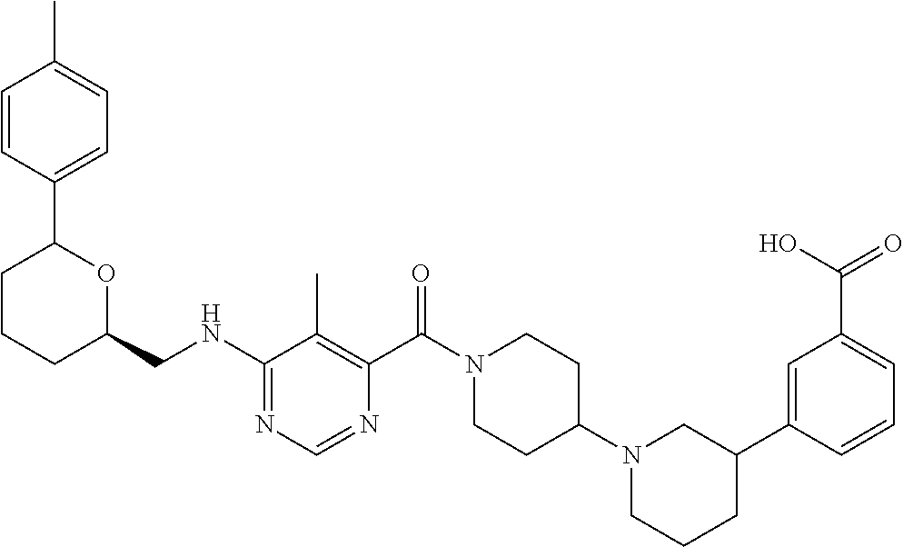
N(C1=NC=NC(C(N2CCC(N3CCCC(C4=CC(C(O)=O)=CC=C4)C3)CC2)=O)=C1C)CC1OC(C2=CC=C(C)C=C2)CCC1
